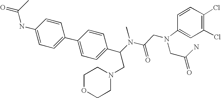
C1=C(C2=CC=C(C(N(C(CN(C3=CC(Cl)=C(Cl)C=C3)CC(N)=O)=O)C)CN3CCOCC3)C=C2)C=CC(NC(C)=O)=C1
